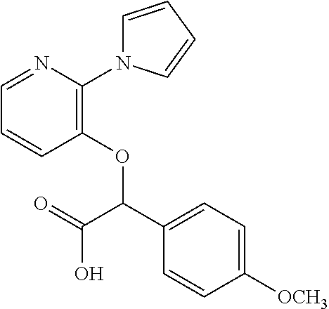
C1=NC(N2C=CC=C2)=C(OC(C2=CC=C([OCH3])C=C2)C(O)=O)C=C1
